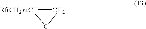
[Rf(CH2)wCH]1CO1
